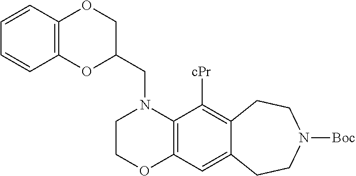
C1COC2=C(N1CC1COC3=C(O1)C=CC=C3)C([cPr])=C1C(=C2)CCN([Boc])CC1
